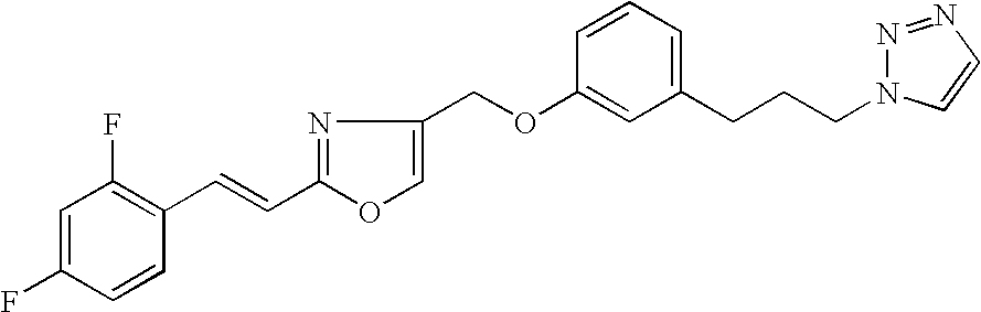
C1=C(F)C=CC(C=CC2=NC(COC3=CC(CCCN4N=NC=C4)=CC=C3)=CO2)=C1F
